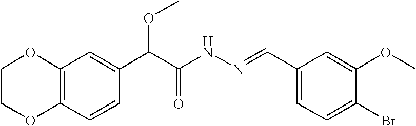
C12=C(C=CC(C(C(NN=CC3=CC=C(Br)C(OC)=C3)=O)OC)=C1)OCCO2
